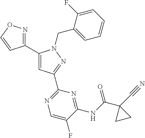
C1(C2=NOC=C2)=CC(C2=NC=C(F)C(NC(=O)C3(C#N)CC3)=N2)=NN1CC1=CC=CC=C1F
